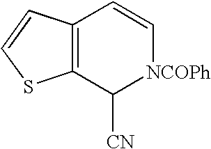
C12=C(C([CN])[NCOPh]C=C1)SC=C2
